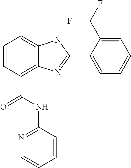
C1=CC(C(NC2=NC=CC=C2)=O)=C2C(=C1)NC(C1=CC=CC=C1C(F)F)=N2
